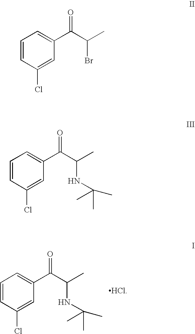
C1=CC(Cl)=CC(C(C(C)NC(C)(C)C)=O)=C1.[HCl].C1=CC(Cl)=CC(C(C(C)Br)=O)=C1.C1=CC(Cl)=CC(C(C(C)NC(C)(C)C)=O)=C1
